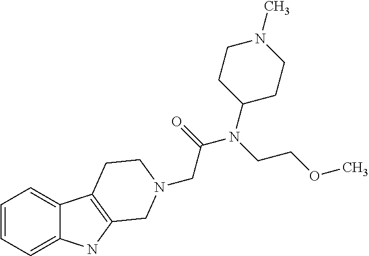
C1=CC=C2C(=C1)C1=C(N2)CN(CC(=O)N(CCOC)C2CCN(C)CC2)CC1
